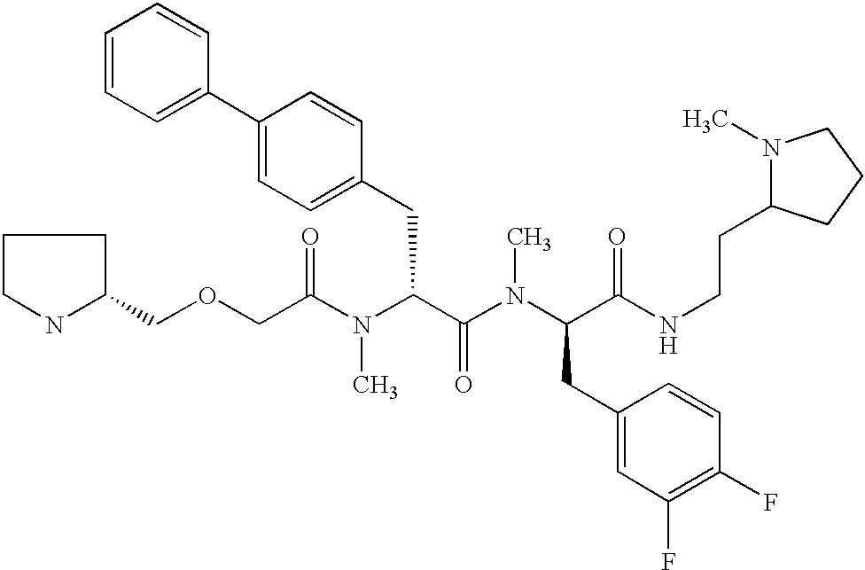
C(OCC(N(C(C(N(C(CC1=CC(F)=C(F)C=C1)C(NCCC1N(C)CCC1)=O)C)=O)CC1=CC=C(C2=CC=CC=C2)C=C1)C)=O)C1CCCN1
